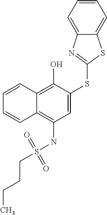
C(S(NC1=C2C(=C(O)C(SC3=NC4=CC=CC=C4S3)=C1)C=CC=C2)(=O)=O)CCC
